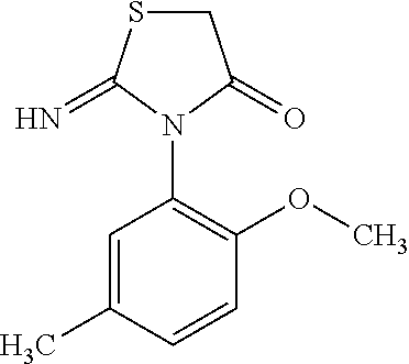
C1SC(=N)N(C2=C(OC)C=CC(C)=C2)C1=O
